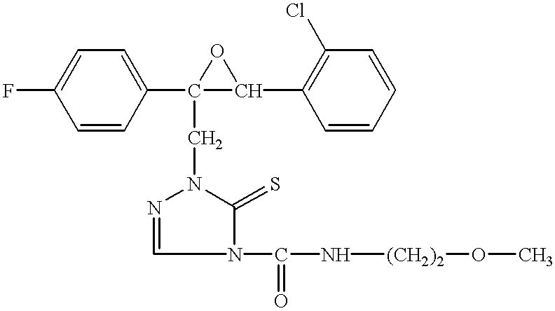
FC1=CC=C(C2(CN3N=CN(C(N[(CH2)2]OC)=O)C3=S)C(C3=C(Cl)C=CC=C3)O2)C=C1
